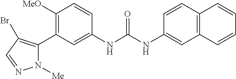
C1([MeO])=C(C2=C(Br)C=NN2[Me])C=C(NC(NC2=CC3=C(C=C2)C=CC=C3)=O)C=C1
